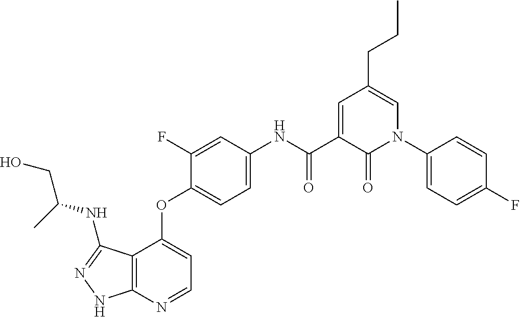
C12=C(N=CC=C1OC1=CC=C(NC(C3=CC(CCC)=CN(C4=CC=C(F)C=C4)C3=O)=O)C=C1F)NN=C2NC(C)CO
